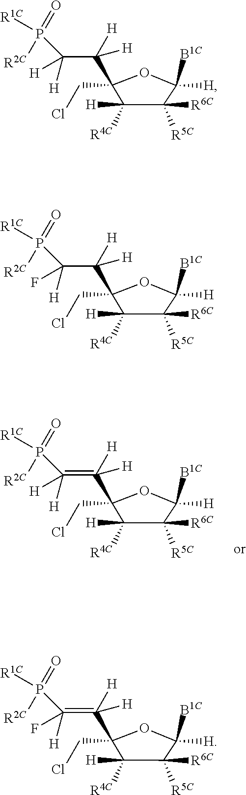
C1(CCl)(C(C(P([R2C])(=O)[R1C])([H])[H])([H])[H])C([R4C])([H])C([R5C])([R6C])C([H])([B1C])O1.C1(CCl)(C(C(P([R2C])(=O)[R1C])([H])F)([H])[H])C([R4C])([H])C([R5C])([R6C])C([H])([B1C])O1.C1(CCl)(C(=C(P([R2C])(=O)[R1C])([H])F)([H])[H])C([R4C])([H])C([R5C])([R6C])C([H])([B1C])O1.C1(CCl)(C(=C(P([R2C])(=O)[R1C])([H])[H])([H])[H])C([R4C])([H])C([R5C])([R6C])C([H])([B1C])O1
